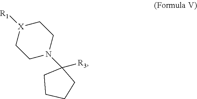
C1[X]([R1])CCN(C2([R3])CCCC2)C1
